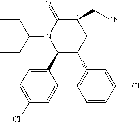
[CN]CC1(C)C(=O)N(C(CC)CC)C(C2=CC=C(Cl)C=C2)C(C2=CC=CC(Cl)=C2)C1
